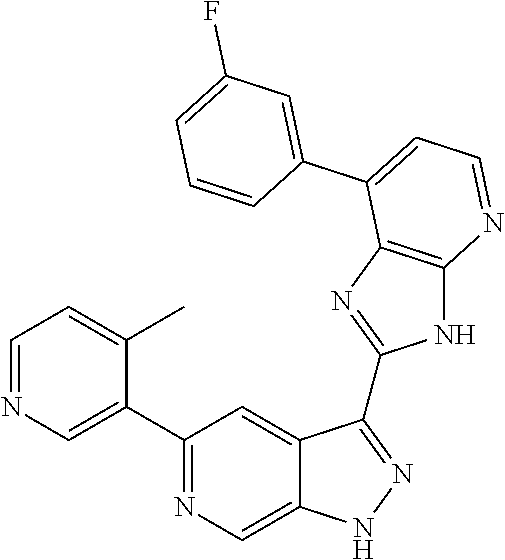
C1=NC=C(C2=NC=C3C(=C2)C(C2=NC4=C(N2)N=CC=C4C2=CC(F)=CC=C2)=NN3)C(C)=C1
